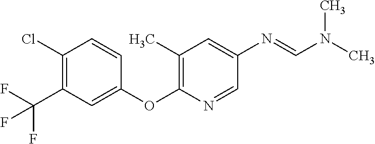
C1=CC(Cl)=C(C(F)(F)F)C=C1OC1=C(C)C=C(N=CN(C)C)C=N1
